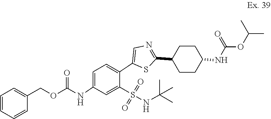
C1=C(COC(NC2=CC=C(C3=CN=C(C4CCC(NC(OC(C)C)=O)CC4)S3)C(S(=O)(=O)NC(C)(C)C)=C2)=O)C=CC=C1
